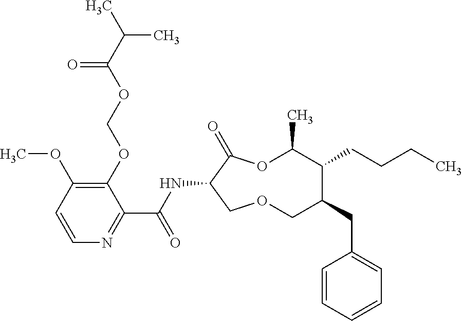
C1(OCOC(C(C)C)=O)=C(OC)C=CN=C1C(NC1C(=O)OC(C)C(CCCC)C(CC2=CC=CC=C2)COC1)=O
